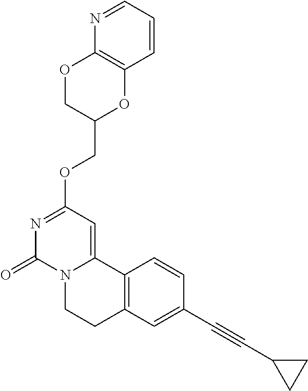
N1=CC=CC2=C1OCC(COC1=NC(=O)N3C(=C1)C1=C(CC3)C=C(C#CC3CC3)C=C1)O2
